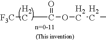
[F3C]CC(OCCC)=O
